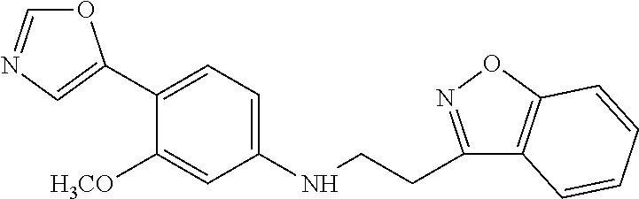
C1(C2=CN=CO2)=CC=C(NCCC2=NOC3=C2C=CC=C3)C=C1[H3CO]
